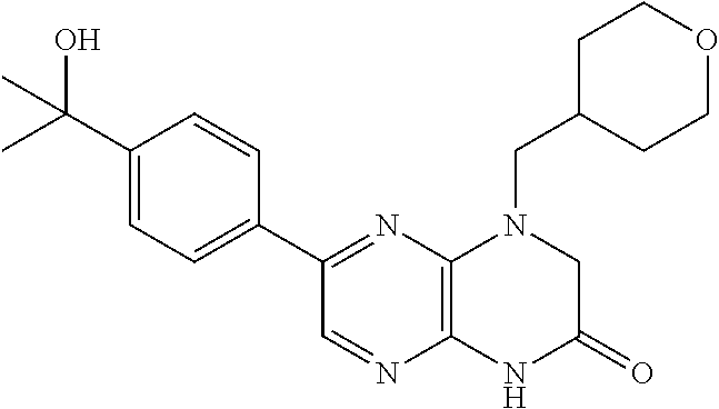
C1(C(O)(C)C)=CC=C(C2=NC3=C(N=C2)NC(=O)CN3CC2CCOCC2)C=C1
